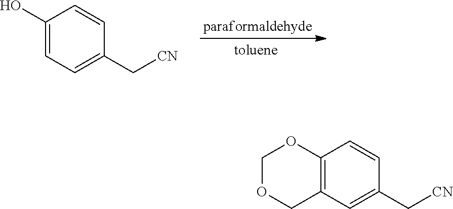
[paraformaldehyde].[toluene].C1(O)=CC=C(C[CN])C=C1.C12=C(C=C(C[CN])C=C1)COCO2
